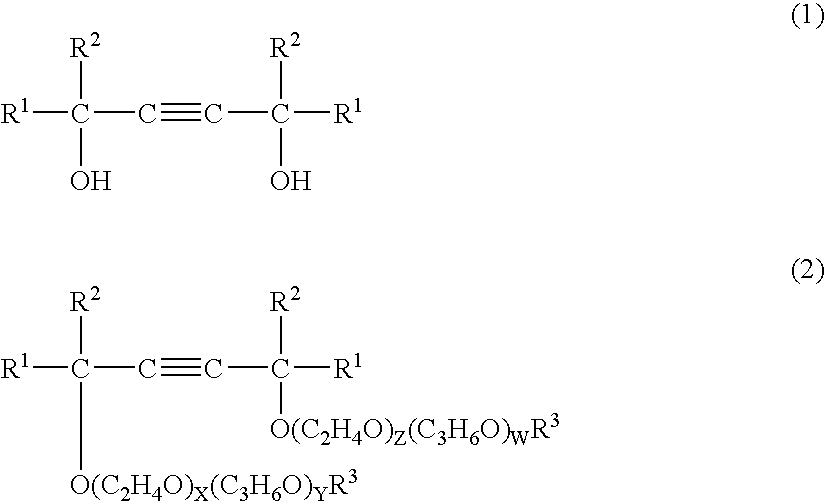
[R1]C(C#CC([R1])([R2])[O(C2H4O)Z(C3H6O)WR3])([R2])[O(C2H4O)X(C3H6O)YR3].[R1]C(C#CC([R1])([R2])O)([R2])O
